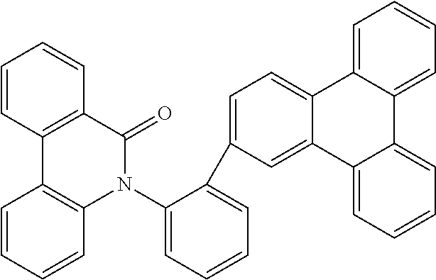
C1=C(C2=CC=CC=C2N2C3=C(C=CC=C3)C3=C(C2=O)C=CC=C3)C=C2C(=C1)C1=CC=CC=C1C1=CC=CC=C21
